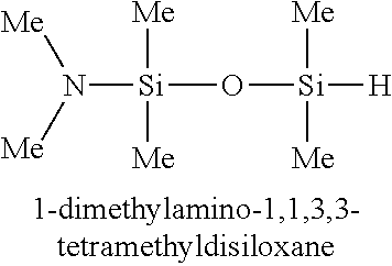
N([Si](O[Si]([H])([Me])[Me])([Me])[Me])([Me])[Me]
